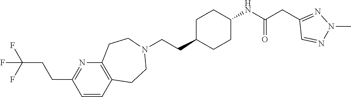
C1C(CCN2CCC3=C(CC2)C=CC(CCC(F)(F)F)=N3)CCC(NC(CC2=NN(C)N=C2)=O)C1
